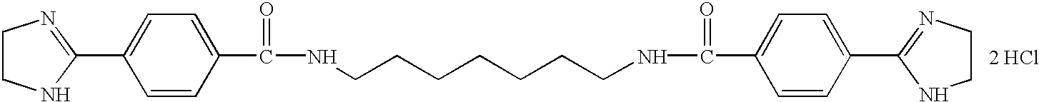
C1=CC(C(=O)NCCCCCCCNC(=O)C2=CC=C(C3=NCCN3)C=C2)=CC=C1C1=NCCN1.[2 HCl]
